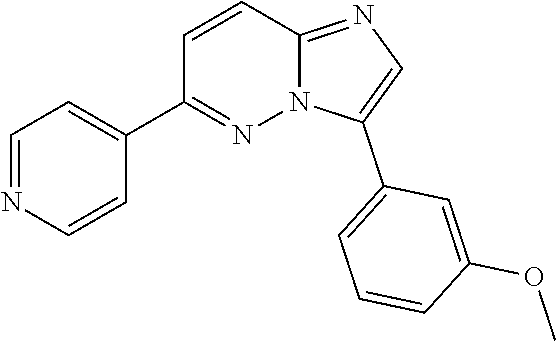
C1=C(C2=CC=CC(OC)=C2)N2C(=N1)C=CC(C1=CC=NC=C1)=N2
